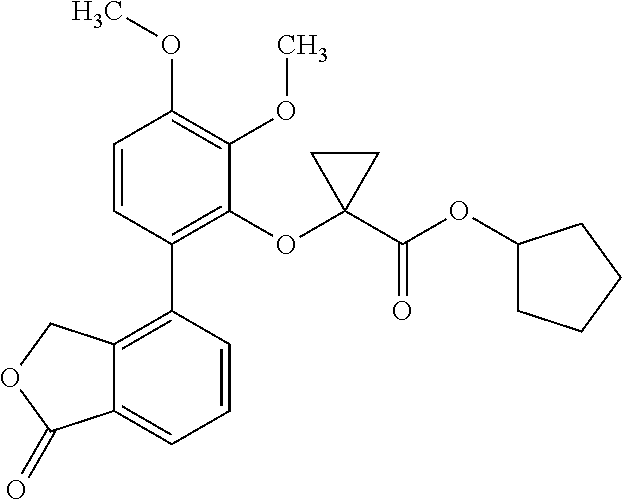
C12=C(C3=C(OC4(C(OC5CCCC5)=O)CC4)C(OC)=C(OC)C=C3)C=CC=C1C(=O)OC2
